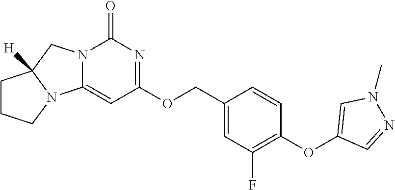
O(C1=C(F)C=C(COC2=NC(=O)N3C(=C2)N2C([H])(C3)CCC2)C=C1)C1=CN(C)N=C1
